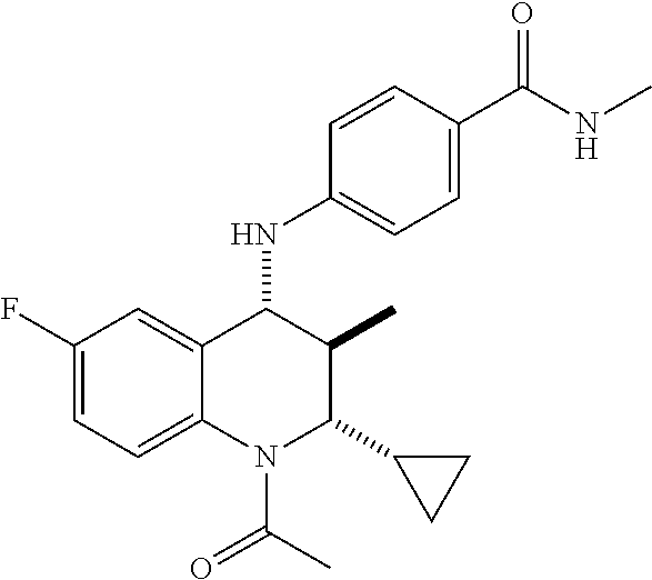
C1(F)=CC=C2C(=C1)C(NC1=CC=C(C(NC)=O)C=C1)C(C)C(C1CC1)N2C(C)=O
